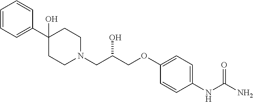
C1=CC=C(C2(O)CCN(CC(COC3=CC=C(NC(N)=O)C=C3)O)CC2)C=C1
